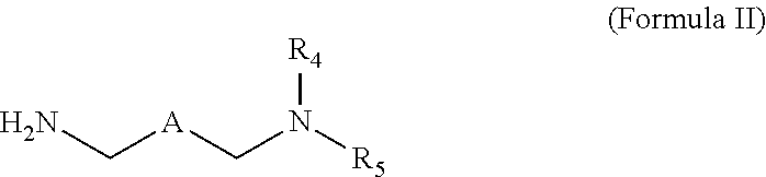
C([A]CN([R5])[R4])N
